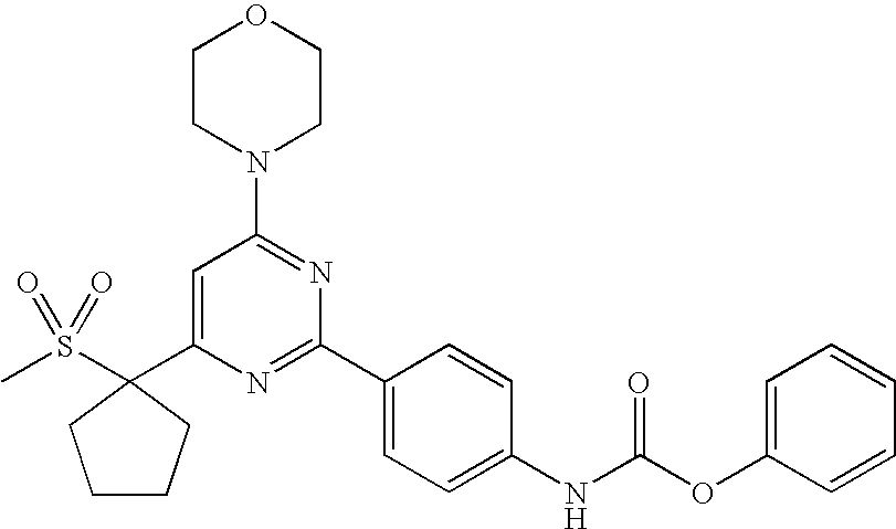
C1CN(C2=NC(C3=CC=C(NC(OC4=CC=CC=C4)=O)C=C3)=NC(C3(S(=O)(=O)C)CCCC3)=C2)CCO1
